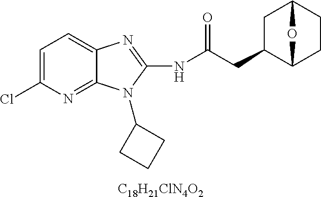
[C18H21ClN4O2].C1=C(Cl)N=C2C(=C1)N=C(NC(CC1C3CCC(C1)O3)=O)N2C1CCC1
